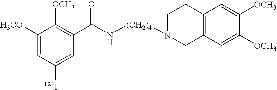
C1=C([124I])C=C([H3CO])C([OCH3])=C1C(N[(CH2)4]N1CCC2=C(C1)C=C([OCH3])C([OCH3])=C2)=O
